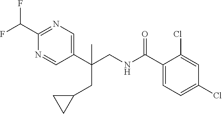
C1(C(CNC(C2=CC=C(Cl)C=C2Cl)=O)(CC2CC2)C)=CN=C(C(F)F)N=C1
